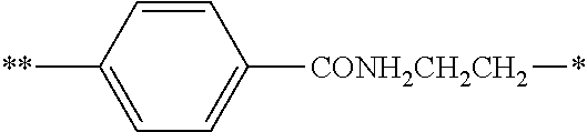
C1=CC([**])=CC=C1[CONH2CH2CH2]*
